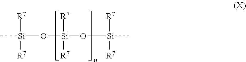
C[Si]([R7])([R7])O[Si]([R7])([R7])O[Si]([R7])([R7])C
